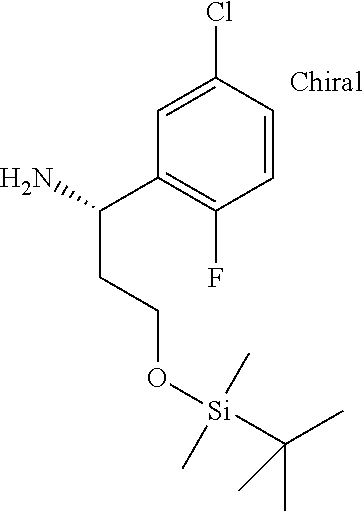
C1=C(Cl)C=CC(F)=C1C(N)CCO[Si](C(C)(C)C)(C)C
